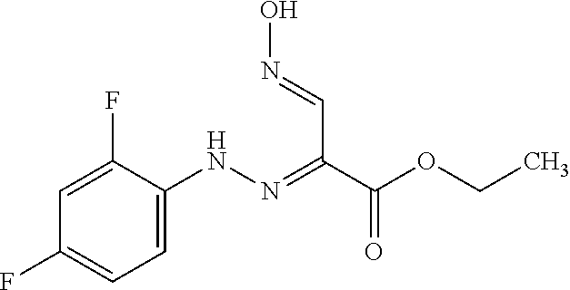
C1=C(NN=C(C=NO)C(OCC)=O)C(F)=CC(F)=C1
